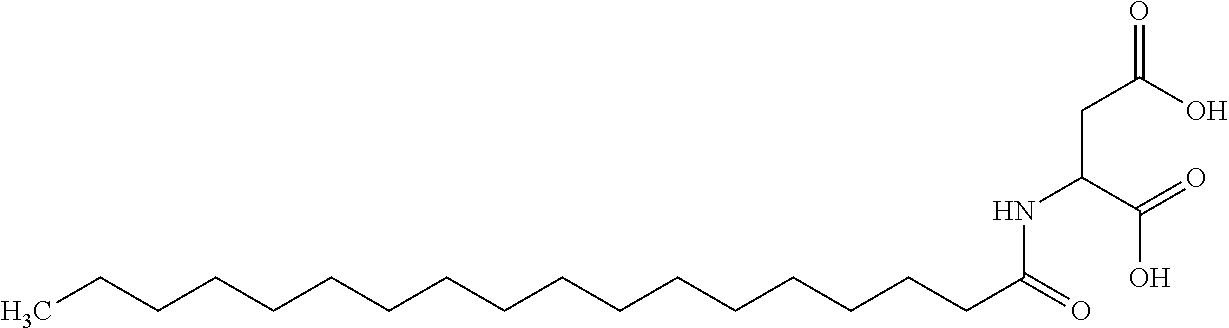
C(C(=O)O)C(C(O)=O)NC(CCCCCCCCCCCCCCCCC)=O
